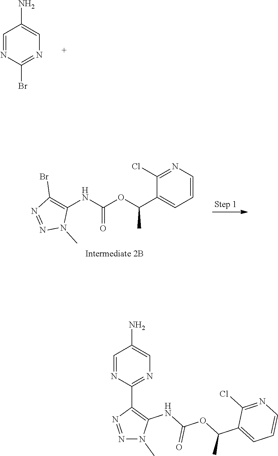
N1=C(Br)N=CC(N)=C1.C1=CN=C(Cl)C(C(C)OC(=O)NC2=C(Br)N=NN2C)=C1.N1=NN(C)C(NC(=O)OC(C2=CC=CN=C2Cl)C)=C1C1=NC=C(N)C=N1
